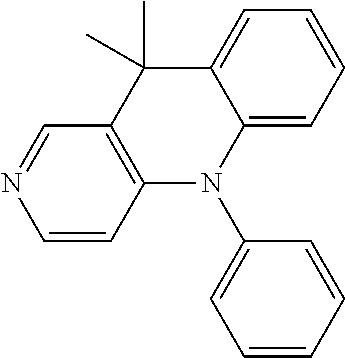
C1=NC=CC2=C1C(C)(C)C1=CC=CC=C1N2C1=CC=CC=C1
